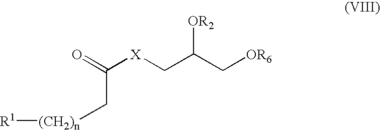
O=C([X]CC(C[OR6])[OR2])C[(CH2)n][R1]
